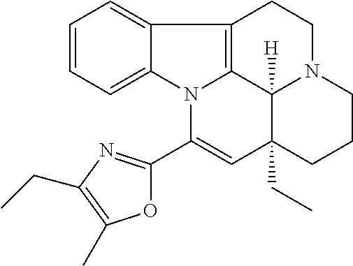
C1=CC=C2C(=C1)C1=C3N2C(C2=NC(CC)=C(C)O2)=CC2(CC)C3([H])N(CC1)CCC2
